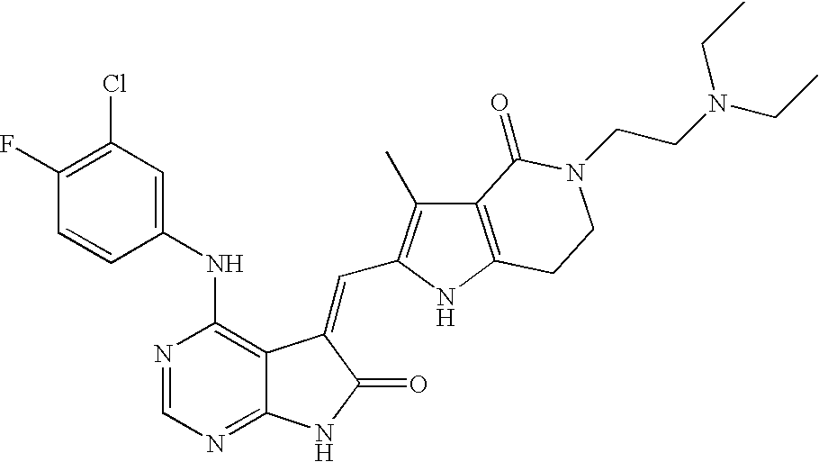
C1=NC(NC2=CC(Cl)=C(F)C=C2)=C2C(=N1)NC(=O)C2=CC1=C(C)C2=C(N1)CCN(CCN(CC)CC)C2=O
